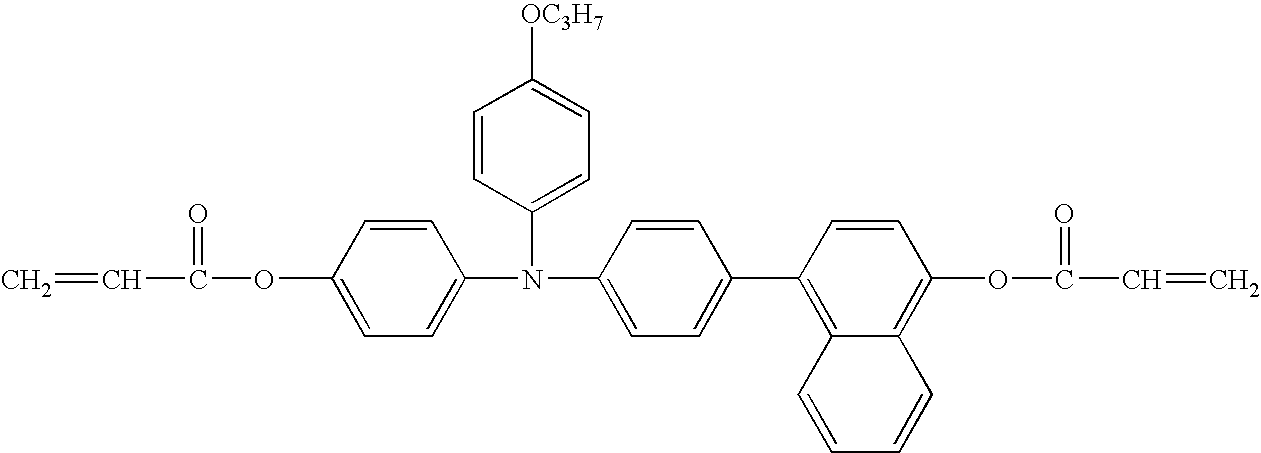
C=CC(=O)OC1=CC=C(N(C2=CC=C([OC3H7])C=C2)C2=CC=C(C3=C4C(=C(OC(C=C)=O)C=C3)C=CC=C4)C=C2)C=C1
